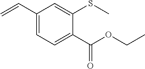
C1(C=C)=CC=C(C(OCC)=O)C(SC)=C1
